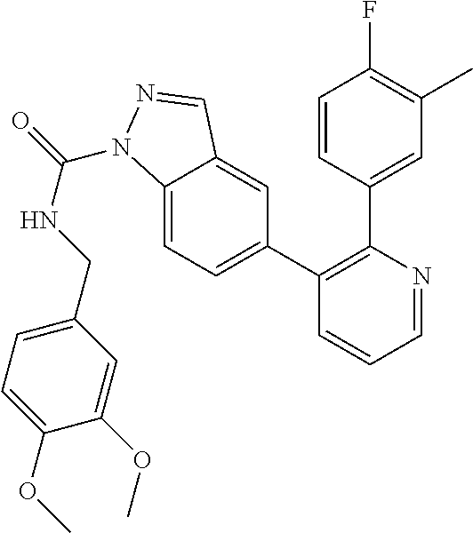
C1=NC(C2=CC(C)=C(F)C=C2)=C(C2=CC=C3C(=C2)C=NN3C(=O)NCC2=CC=C(OC)C(OC)=C2)C=C1
